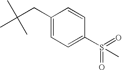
C1=C(S(=O)(=O)C)C=CC(CC(C)(C)C)=C1
